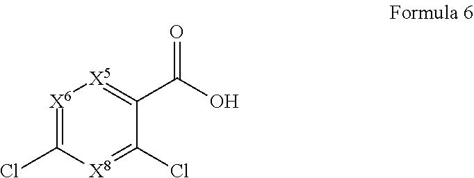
[X6]1=C(Cl)[X8]=C(Cl)C(C(O)=O)=[X5]1
